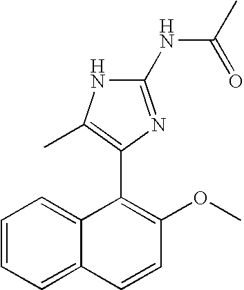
C12=CC=CC=C1C=CC(OC)=C2C1=C(C)NC(NC(C)=O)=N1
